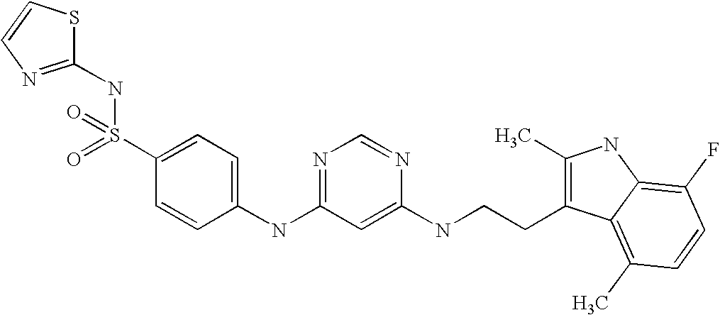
C1(NC2=NC=NC(NCCC3=C(C)NC4=C(F)C=CC(C)=C34)=C2)=CC=C(S(NC2=NC=CS2)(=O)=O)C=C1
